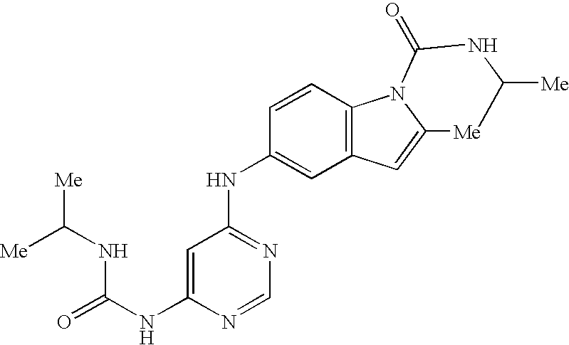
C1=C(NC(NC([Me])[Me])=O)N=CN=C1NC1=CC2=C(C=C1)N1C(=C2)[Me]C([Me])NC1=O
